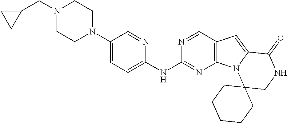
N1(CC2CC2)CCN(C2=CC=C(NC3=NC4=C(C=N3)C=C3N4C4(CNC3=O)CCCCC4)N=C2)CC1
